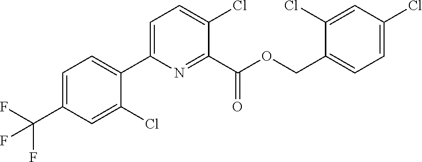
C1=C(C(F)(F)F)C=C(Cl)C(C2=CC=C(Cl)C(C(OCC3=CC=C(Cl)C=C3Cl)=O)=N2)=C1
